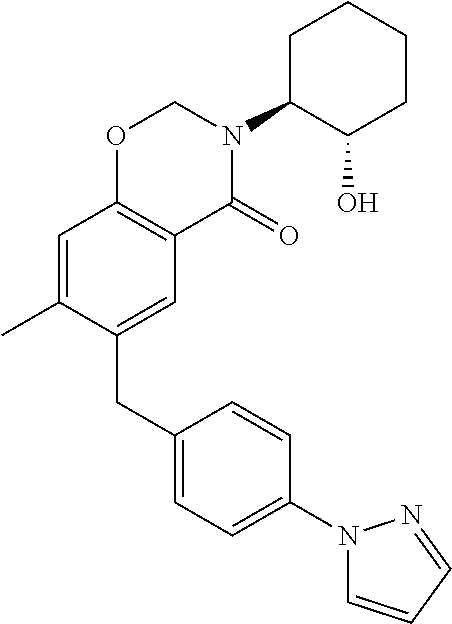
C1(CC2=CC3=C(C=C2C)OCN(C2C(O)CCCC2)C3=O)=CC=C(N2C=CC=N2)C=C1
